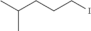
CC(CCCI)C
